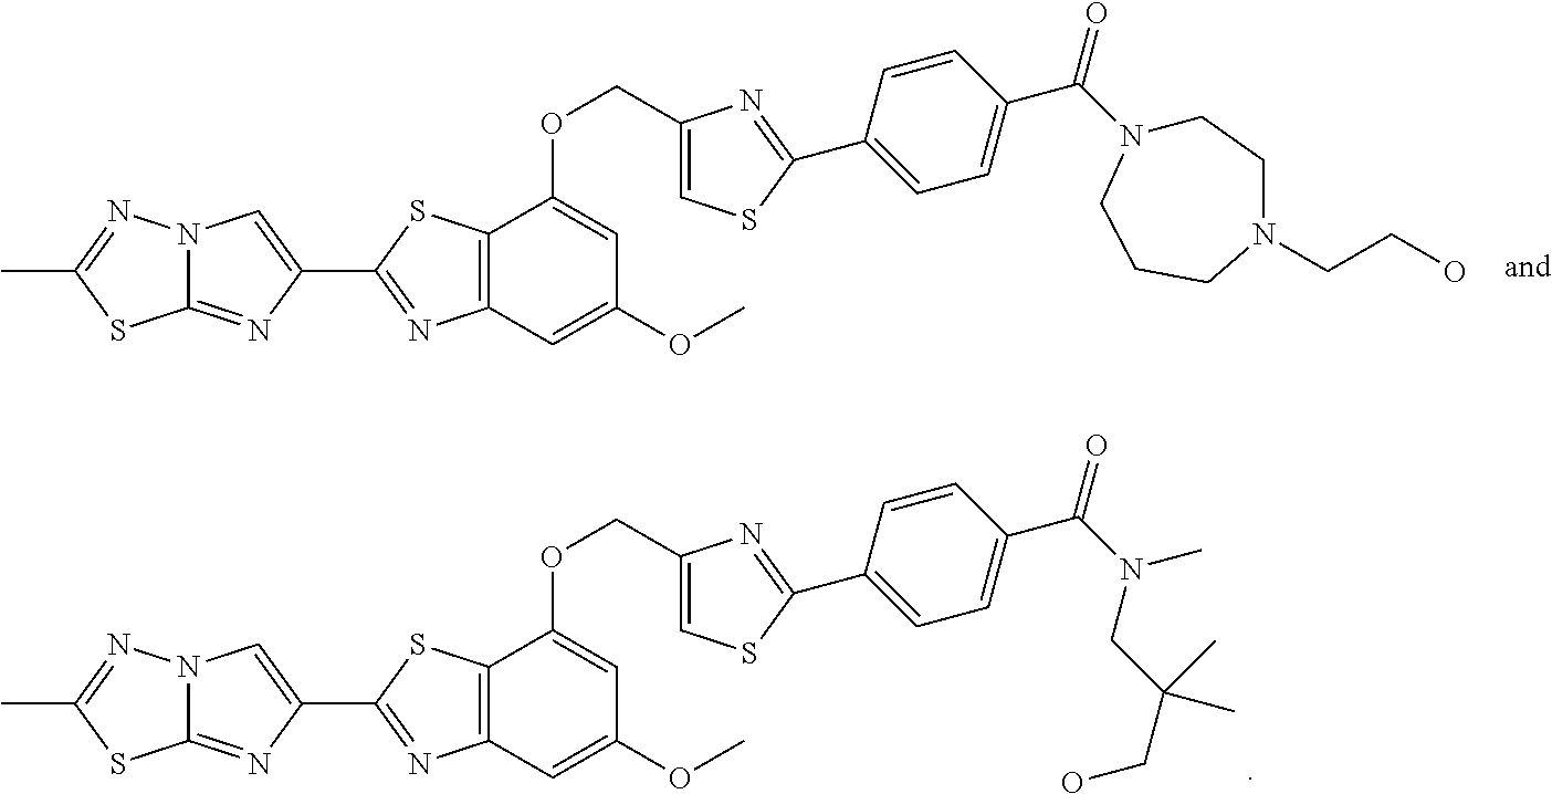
C12=NC(C3=NC4=C(S3)C(OCC3=CSC(C5=CC=C(C(=O)N(CC(CO)(C)C)C)C=C5)=N3)=CC(OC)=C4)=CN1N=C(C)S2.C12=NC(C3=NC4=C(S3)C(OCC3=CSC(C5=CC=C(C(=O)N6CCN(CCO)CCC6)C=C5)=N3)=CC(OC)=C4)=CN1N=C(C)S2
